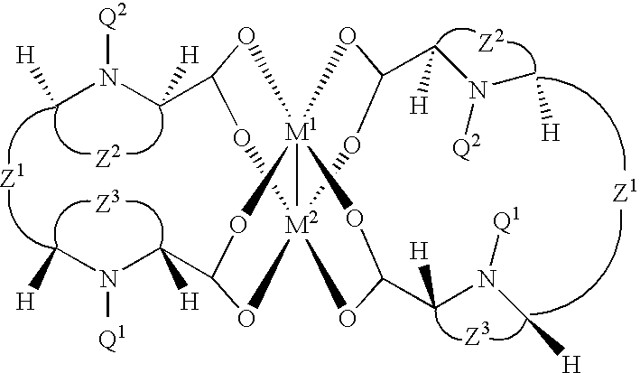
[Q2]N(C[H])C(C1O[M2]234OC(C(N([Q1])C[H])[H])O[M1]2(O1)(OC(C(N(C[H])[Q1])[H])O3)OC(C(N(C[H])[Q2])[H])O4)[H]
